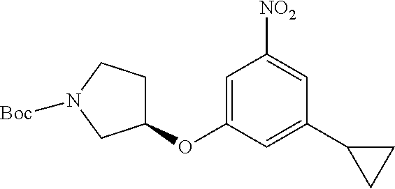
C1=C(OC2CCN([Boc])C2)C=C(C2CC2)C=C1[NO2]
